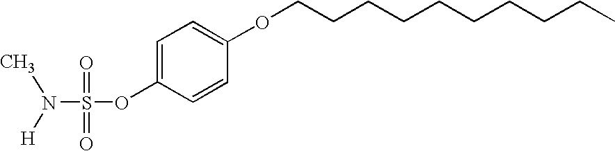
S(OC1=CC=C(OCCCCCCCCCC)C=C1)(=O)(=O)N([H])C
